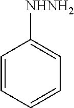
C1=CC=CC=C1[NHNH2]
